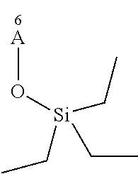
[Si](CC)(CC)(CC)O[A]
